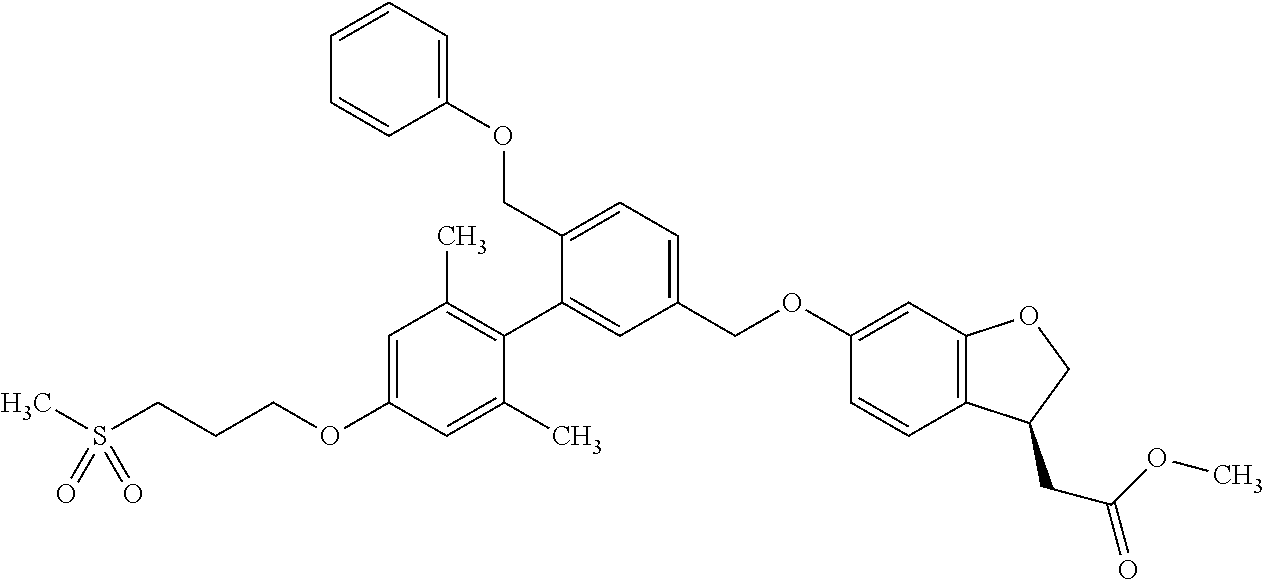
CS(CCCOC1=CC(C)=C(C2=CC(COC3=CC4=C(C=C3)C(CC(OC)=O)CO4)=CC=C2COC2=CC=CC=C2)C(C)=C1)(=O)=O
